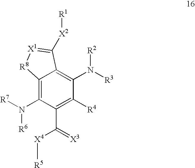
C1(C([X4][R5])=[X3])=C([R4])C(N([R3])[R2])=C2C(=C1N([R7])[R6])[R8][X1]=C2[X2][R1]
